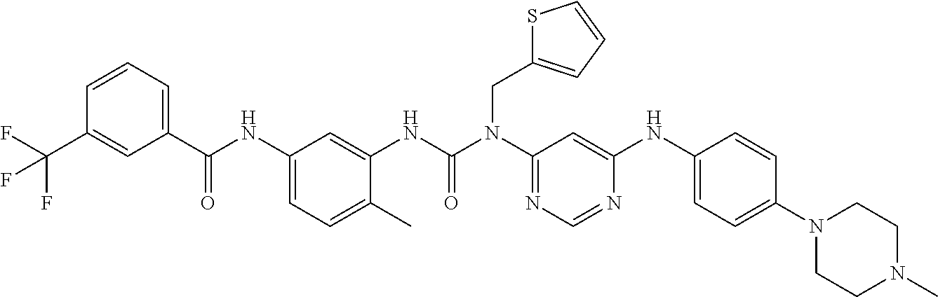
C1=CC=C(C(NC2=CC=C(C)C(NC(N(C3=NC=NC(NC4=CC=C(N5CCN(C)CC5)C=C4)=C3)CC3=CC=CS3)=O)=C2)=O)C=C1C(F)(F)F
